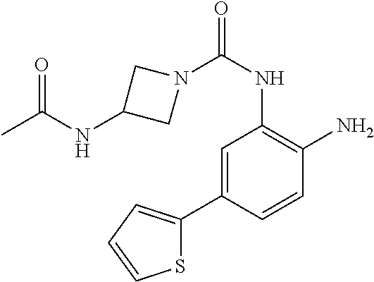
N1(C(NC2=C(N)C=CC(C3=CC=CS3)=C2)=O)CC(NC(C)=O)C1
